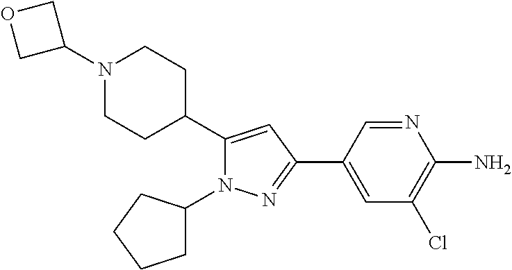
C1C(C2=CC(C3=CC(Cl)=C(N)N=C3)=NN2C2CCCC2)CCN(C2COC2)C1
